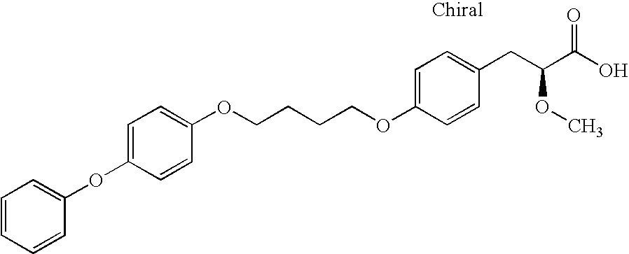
O(C1=CC=C(CC(C(O)=O)OC)C=C1)CCCCOC1=CC=C(OC2=CC=CC=C2)C=C1
